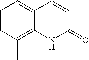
C1=CC2=CC=CC(C)=C2NC1=O
